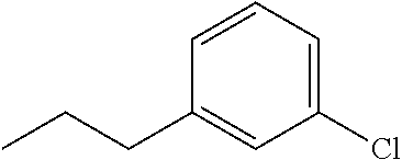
C1(Cl)=CC=CC(CCC)=C1
